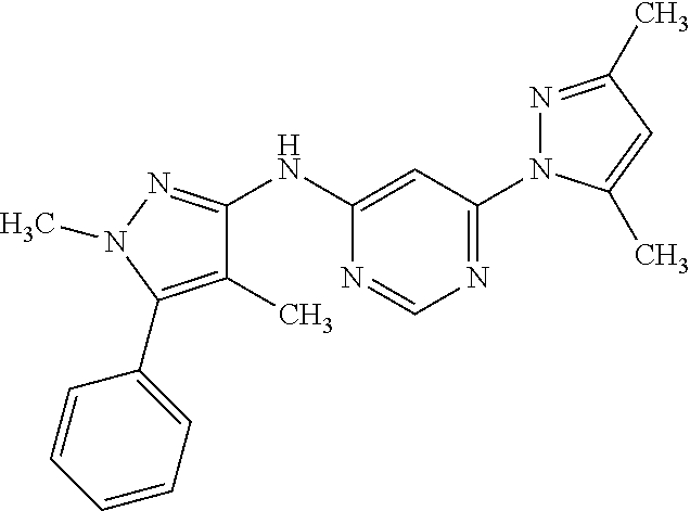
C1(NC2=NN(C)C(C3=CC=CC=C3)=C2C)=CC(N2N=C(C)C=C2C)=NC=N1
